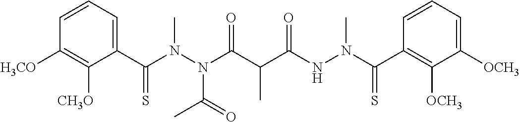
C1(C(N(N(C(C(C(NN(C(C2=C([OCH3])C([OCH3])=CC=C2)=S)C)=O)C)=O)C(=O)C)C)=S)=CC=CC([H3CO])=C1[CH3O]
